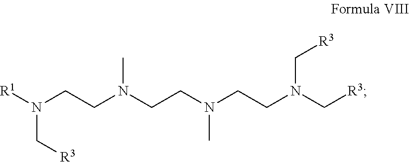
[R1]N(CCN(CCN(C)CCN(C[R3])C[R3])C)C[R3]
